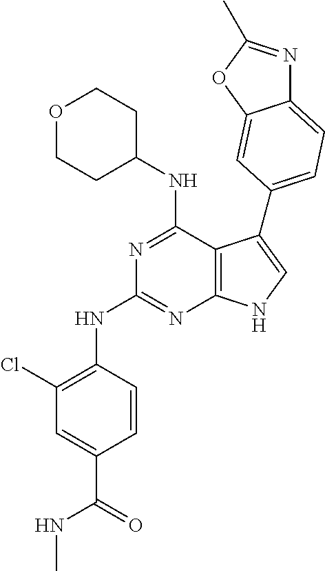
N(C1=NC2=C(C(NC3CCOCC3)=N1)C(C1=CC=C3N=C(C)OC3=C1)=CN2)C1=C(Cl)C=C(C(=O)NC)C=C1
